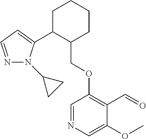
C1C(C2=CC=NN2C2CC2)C(COC2=C(C=O)C(OC)=CN=C2)CCC1
